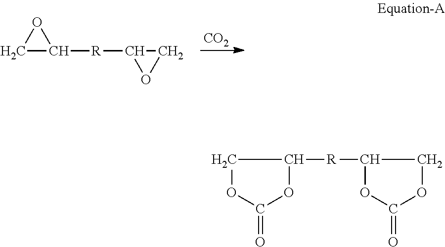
C1C([R]C2OC2)O1.[CO2].O1C(=O)OC([R]C2OC(=O)OC2)C1
